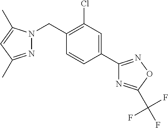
N1=C(C)C=C(C)N1CC1=C(Cl)C=C(C2=NOC(C(F)(F)F)=N2)C=C1
